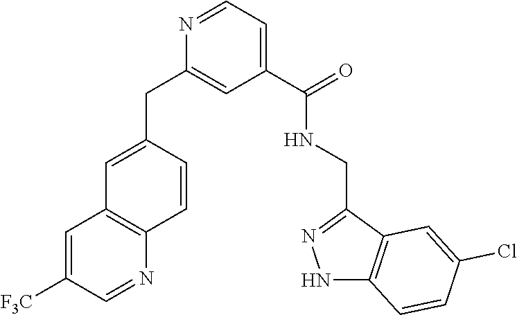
C1=NC(CC2=CC3=C(C=C2)N=CC([F3C])=C3)=CC(C(NCC2=NNC3=C2C=C(Cl)C=C3)=O)=C1
